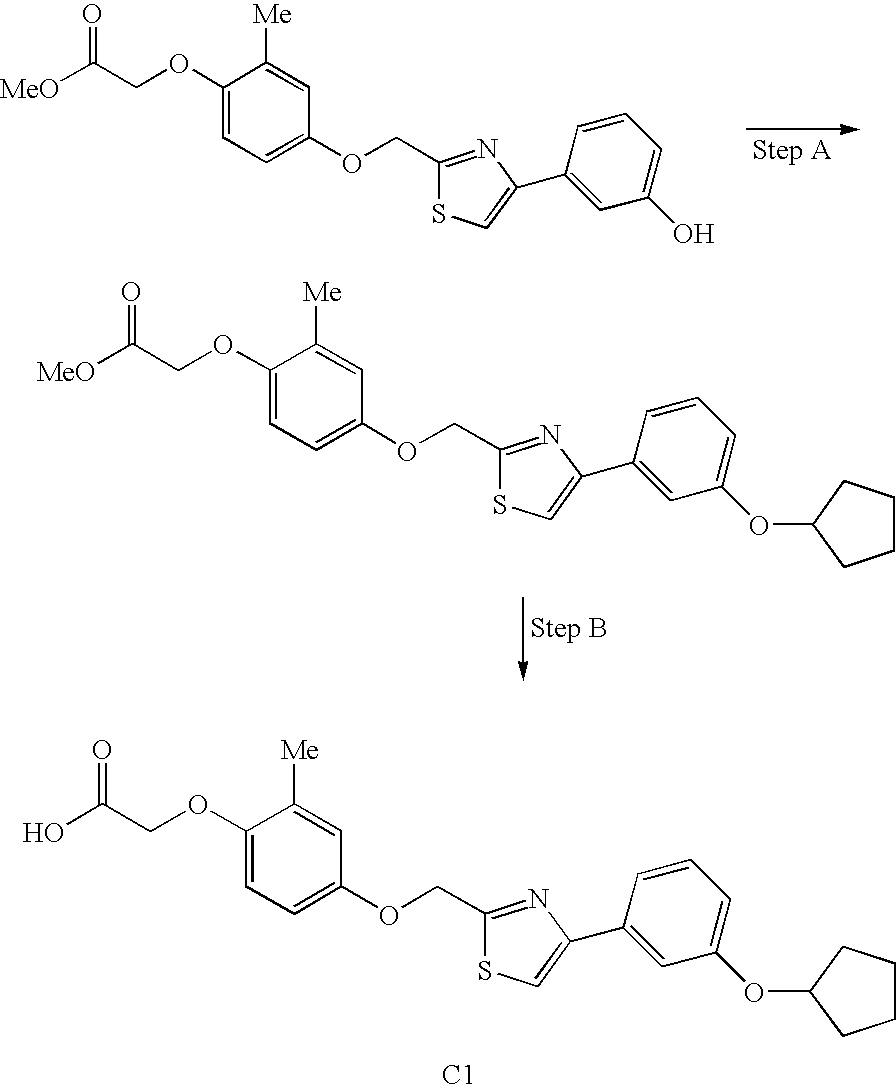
OC(COC1=CC=C(OCC2=NC(C3=CC(OC4CCCC4)=CC=C3)=CS2)C=C1[Me])=O.[C1].[MeO]C(COC1=CC=C(OCC2=NC(C3=CC(O)=CC=C3)=CS2)C=C1[Me])=O.[MeO]C(COC1=CC=C(OCC2=NC(C3=CC(OC4CCCC4)=CC=C3)=CS2)C=C1[Me])=O
